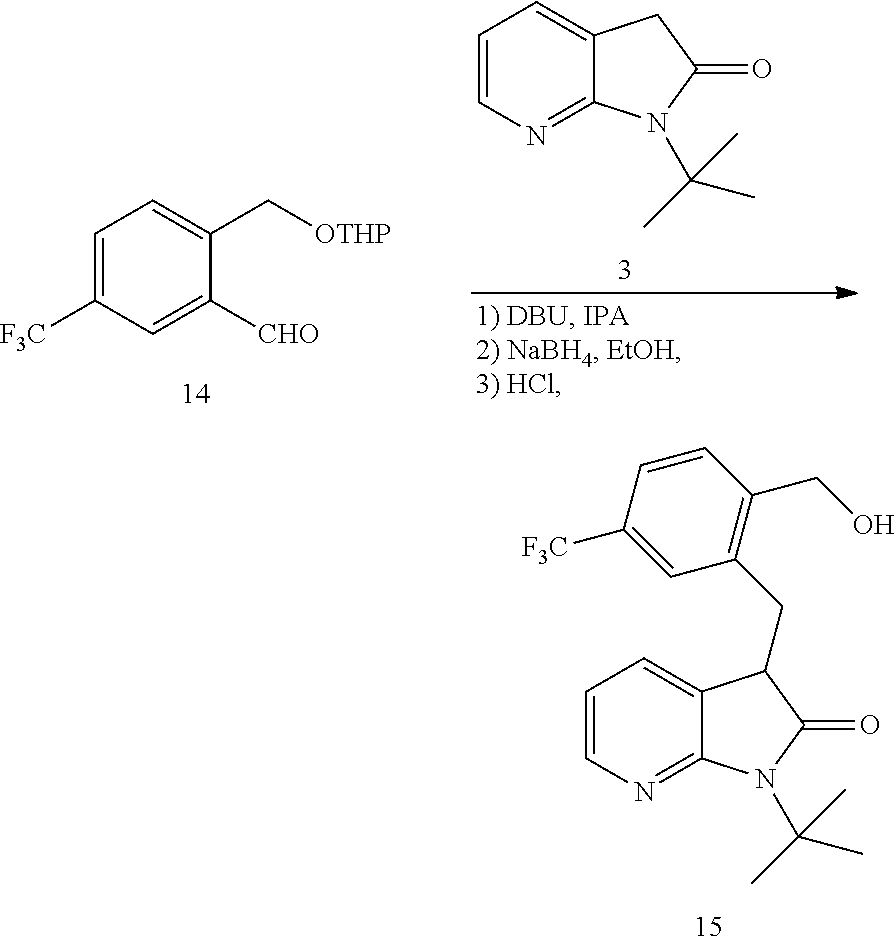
C1=C([F3C])C=C([CHO])C(C[OTHP])=C1.C1=CN=C2C(=C1)CC(=O)N2C(C)(C)C.C1=CN=C2C(=C1)C(CC1=C(CO)C=CC([F3C])=C1)C(=O)N2C(C)(C)C
